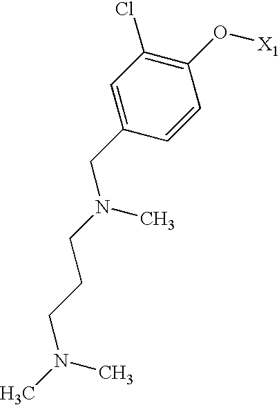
C1=C(CN(CCCN(C)C)C)C=CC(O[X1])=C1Cl
